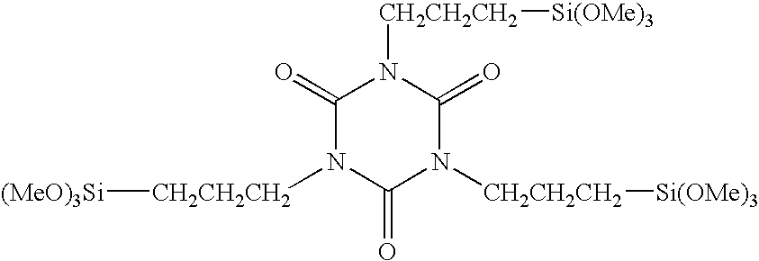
C1(=O)N([CH2CH2CH2][(MeO)3Si])C(=O)N([CH2CH2CH2][Si(OMe)3])C(=O)N1[CH2CH2CH2][Si(OMe)3]
